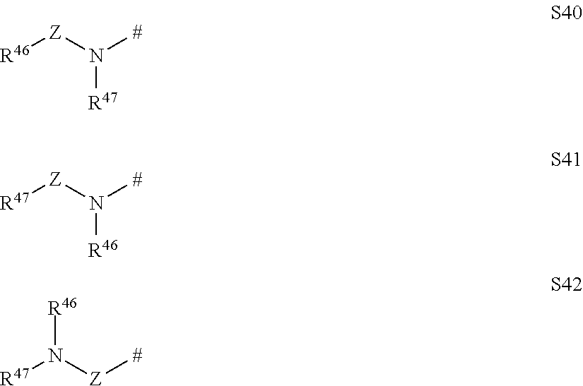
[R46][Z]N([R47])[#].[R47][Z]N([R46])[#].[#][Z]N([R46])[R47]
